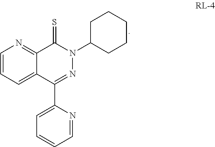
C1=CC=C2C(=N1)C(=S)N(C1CCCCC1)N=C2C1=CC=CC=N1
